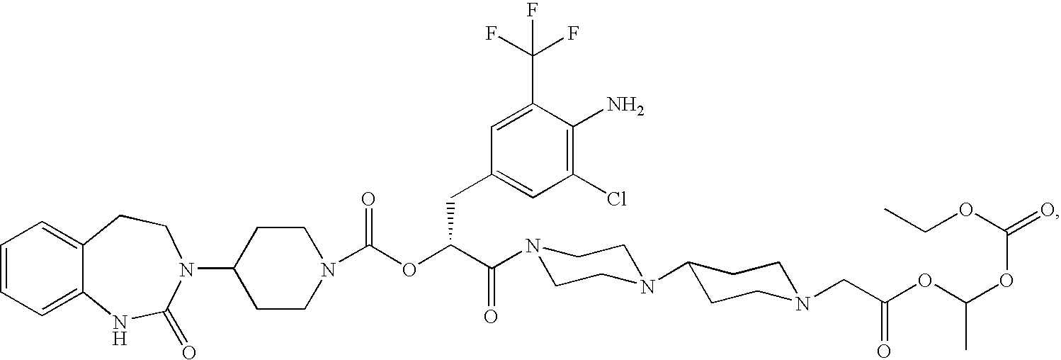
C1=CC=C2C(=C1)CCN(C1CCN(C(OC(C(=O)N3CCN(C4CCN(CC(OC(OC(=O)OCC)C)=O)CC4)CC3)CC3=CC(Cl)=C(N)C(C(F)(F)F)=C3)=O)CC1)C(=O)N2
